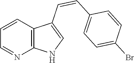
C1=CC2=C(N=C1)NC=C2C=CC1=CC=C(Br)C=C1
